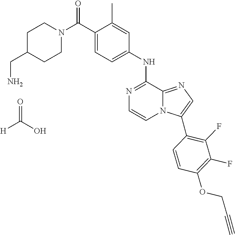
C1N(C(C2=CC=C(NC3=NC=CN4C3=NC=C4C3=C(F)C(F)=C(OCC#C)C=C3)C=C2C)=O)CCC(CN)C1.[H]C(O)=O
